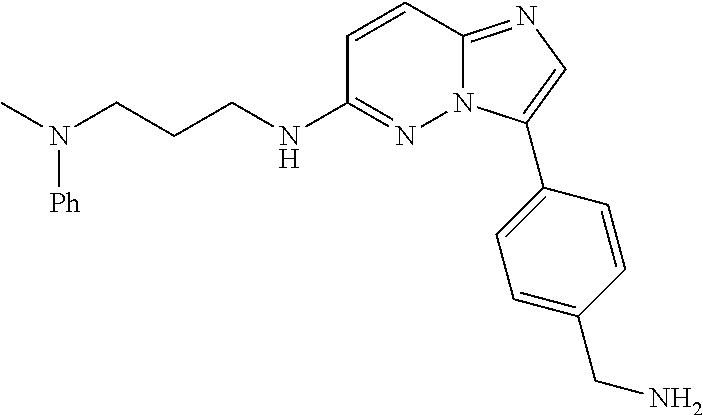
C1=CC2=NC=C(C3=CC=C(CN)C=C3)N2N=C1NCCCN(C)[Ph]
